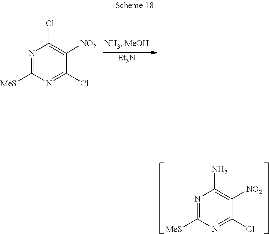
[Et3N].N1=C([MeS])N=C(Cl)C([NO2])=C1Cl.N1=C([MeS])N=C(Cl)C([NO2])=C1N
